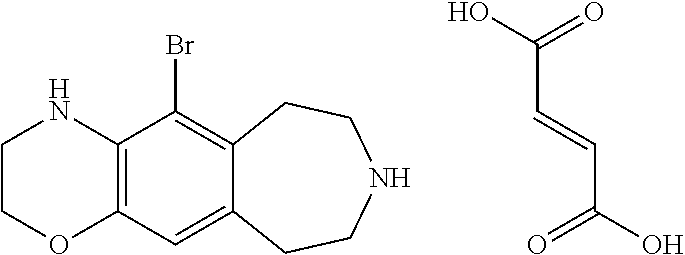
OC(=O)C=CC(O)=O.C1COC2=C(N1)C(Br)=C1C(=C2)CCNCC1
